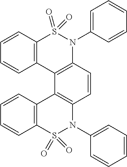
C12=C(C3=C(N(C4=CC=CC=C4)S1(=O)=O)C=CC1=C3C3=C(S(=O)(=O)N1C1=CC=CC=C1)C=CC=C3)C=CC=C2
